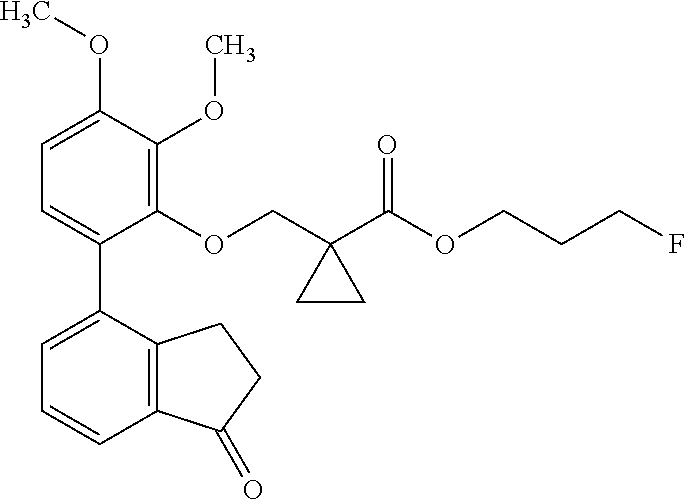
C1=C(OC)C(OC)=C(OCC2(C(OCCCF)=O)CC2)C(C2=CC=CC3=C2CCC3=O)=C1
